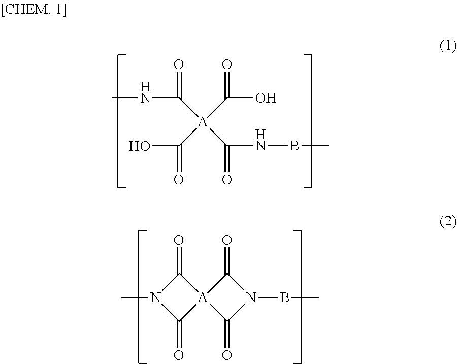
CNC(=O)[A](C(=O)O)(C(O)=O)C(NBC)=O.CN1C(=O)[A]2(C1=O)C(=O)N(BC)C2=O
